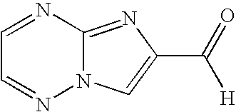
N12C(=NC(C(=O)[H])=C1)N=CC=N2
